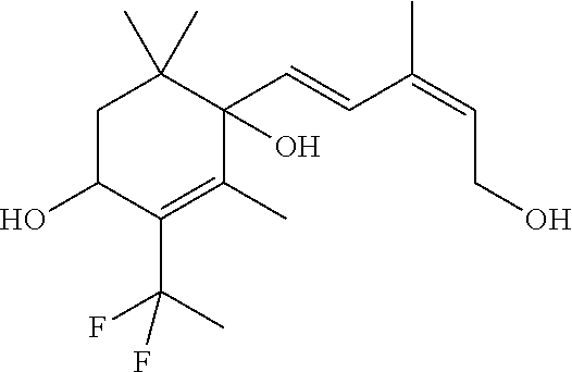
C1C(O)C(C(C)(F)F)=C(C)C(O)(C=CC(=CCO)C)C1(C)C
